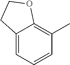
C12=CC=CC(C)=C1OCC2
